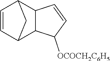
C12C3C([OCOCH2C6H5])C=CC3C(C=C1)C2
